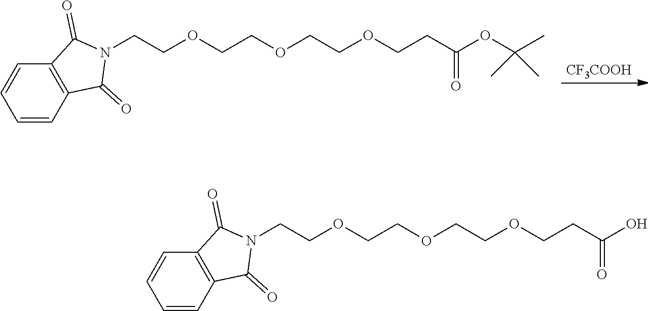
[CF3COOH].C12=C(C(=O)N(CCOCCOCCOCCC(OC(C)(C)C)=O)C1=O)C=CC=C2.C12=C(C(=O)N(CCOCCOCCOCCC(O)=O)C1=O)C=CC=C2
